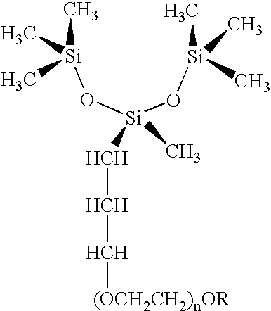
C[Si](O[Si](O[Si](C)(C)C)([HCH][HCH][HCH][(OCH2CH2)nOR])C)(C)C
